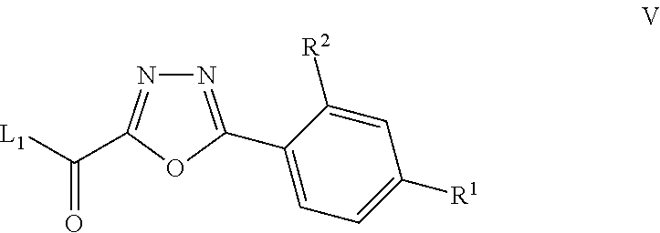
[L1]C(C1=NN=C(C2=CC=C([R1])C=C2[R2])O1)=O
